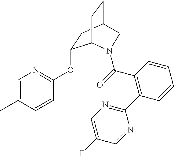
C1=C(C)C=CC(OC2CC3CCC2N(C(=O)C2=C(C4=NC=C(F)C=N4)C=CC=C2)C3)=N1
